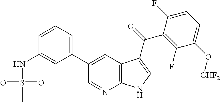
C12=C(C=C(C3=CC=CC(NS(C)(=O)=O)=C3)C=N1)C(C(=O)C1=C(F)C(O[CHF2])=CC=C1F)=CN2
